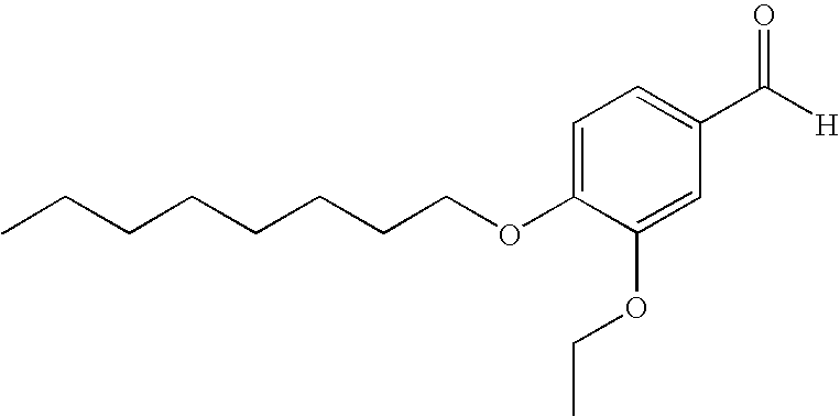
CCCCCCCCOC1=CC=C(C(=O)[H])C=C1OCC
